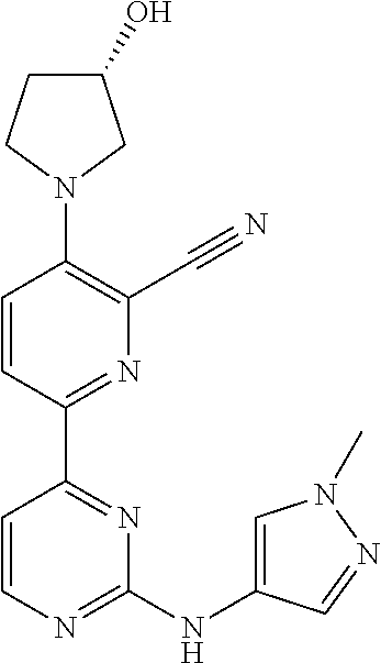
C1=CC(C2=NC(NC3=CN(C)N=C3)=NC=C2)=NC(C#N)=C1N1CC(O)CC1
